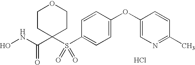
N(C(=O)C1(S(C2=CC=C(OC3=CN=C(C)C=C3)C=C2)(=O)=O)CCOCC1)O.Cl
